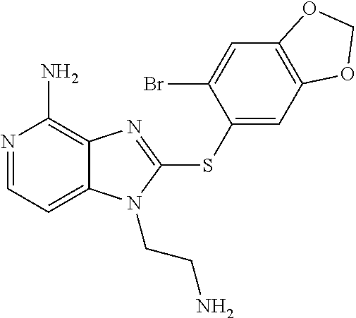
N1=CC=C2C(=C1N)N=C(SC1=CC3=C(C=C1Br)OCO3)N2CCN
